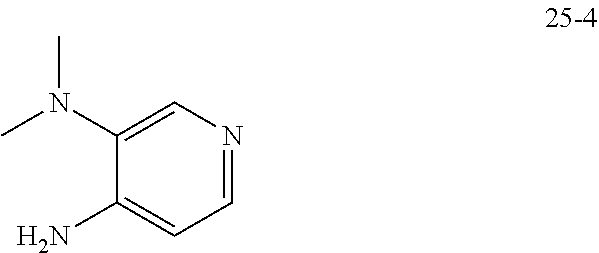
N(C)(C1=CN=CC=C1N)C
